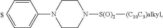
C1=CC=CC(N2CCN([S(O)2][(C10C3)alkyl])CC2)=C1
